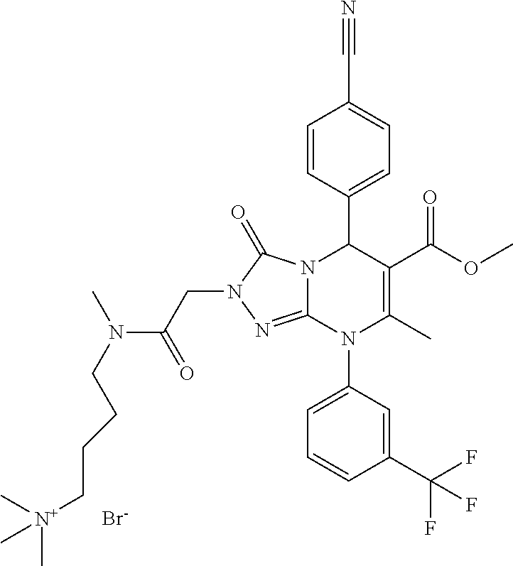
C1=CC(C2N3C(=NN(CC(N(CCCC[N+](C)(C)C)C)=O)C3=O)N(C3=CC=CC(C(F)(F)F)=C3)C(C)=C2C(OC)=O)=CC=C1C#N.[Br-]
